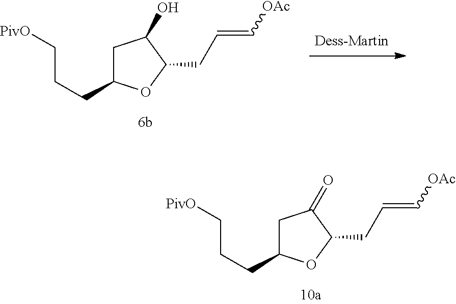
C1C(CCC[PivO])OC(CC=C[OAc])C1=O.C1C(CCC[PivO])OC(CC=C[OAc])C1O
